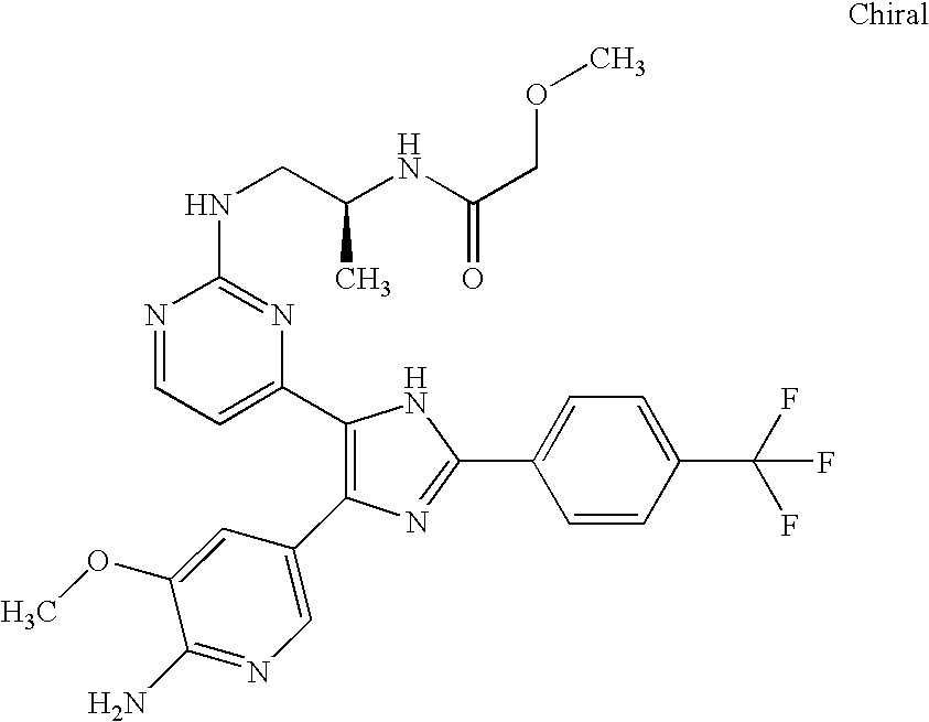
C1(C2=CC=NC(NCC(NC(COC)=O)C)=N2)=C(C2=CN=C(N)C(OC)=C2)N=C(C2=CC=C(C(F)(F)F)C=C2)N1
